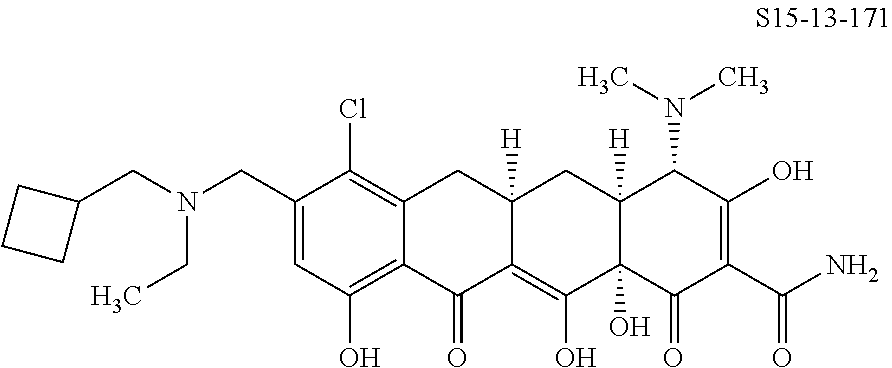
C12=C(Cl)C(CN(CC3CCC3)CC)=CC(O)=C1C(=O)C1=C(O)C3(O)C([H])(CC1([H])C2)C(N(C)C)C(O)=C(C(N)=O)C3=O
